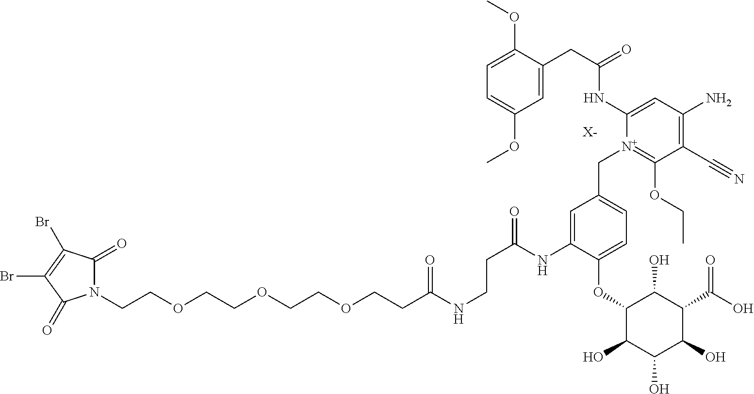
N1(CCOCCOCCOCCC(NCCC(=O)NC2=CC(C[N+]3=C(OCC)C(C#N)=C(N)C=C3NC(CC3=CC(OC)=CC=C3OC)=O)=CC=C2OC2C(O)C(O)C(O)C(C(O)=O)C2O)=O)C(=O)C(Br)=C(Br)C1=O.[X-]
